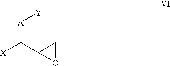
[X]C(C1OC1)[A][Y]
